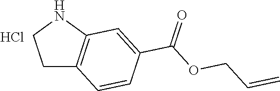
C1C2=C(NC1)C=C(C(OCC=C)=O)C=C2.Cl
